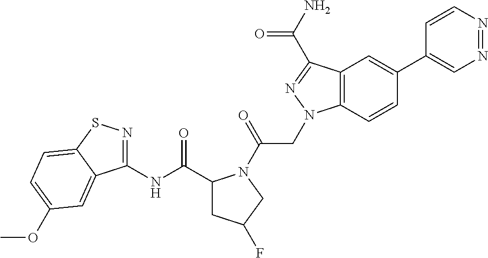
C12=C(C(C(N)=O)=NN1CC(N1C(C(NC3=NSC4=CC=C(OC)C=C34)=O)CC(F)C1)=O)C=C(C1=CN=NC=C1)C=C2
